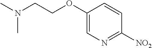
C1(OCCN(C)C)=CN=C([NO2])C=C1
